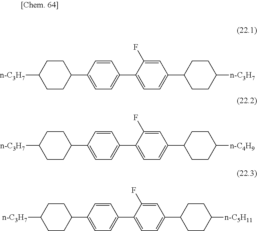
C1(C2=CC=C(C3=CC=C(C4CCC([n-C3H7])CC4)C=C3F)C=C2)CCC([n-C3H7])CC1.C1(C2=CC=C(C3=CC=C(C4CCC([n-C4H9])CC4)C=C3F)C=C2)CCC([n-C3H7])CC1.C1(C2=CC=C(C3=CC=C(C4CCC([n-C5H11])CC4)C=C3F)C=C2)CCC([n-C3H7])CC1
